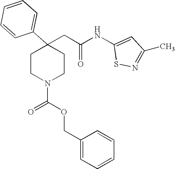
C1=CC=CC(C2(CC(NC3=CC(C)=NS3)=O)CCN(C(OCC3=CC=CC=C3)=O)CC2)=C1
